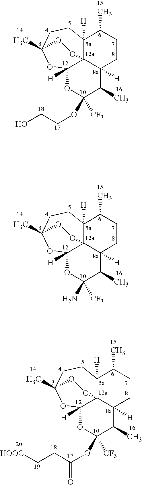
C12([H])C34C([H])(CCC1C)C(C)C(N)([CF3])OC3([H])OC(C)(CC2)OO4.C12([H])C34C([H])(CCC1C)C(C)C(OCCO)([CF3])OC3([H])OC(C)(CC2)OO4.C12([H])C34C([H])(CCC1C)C(C)C(OC(CC[HOOC])=O)([CF3])OC3([H])OC(C)(CC2)OO4
